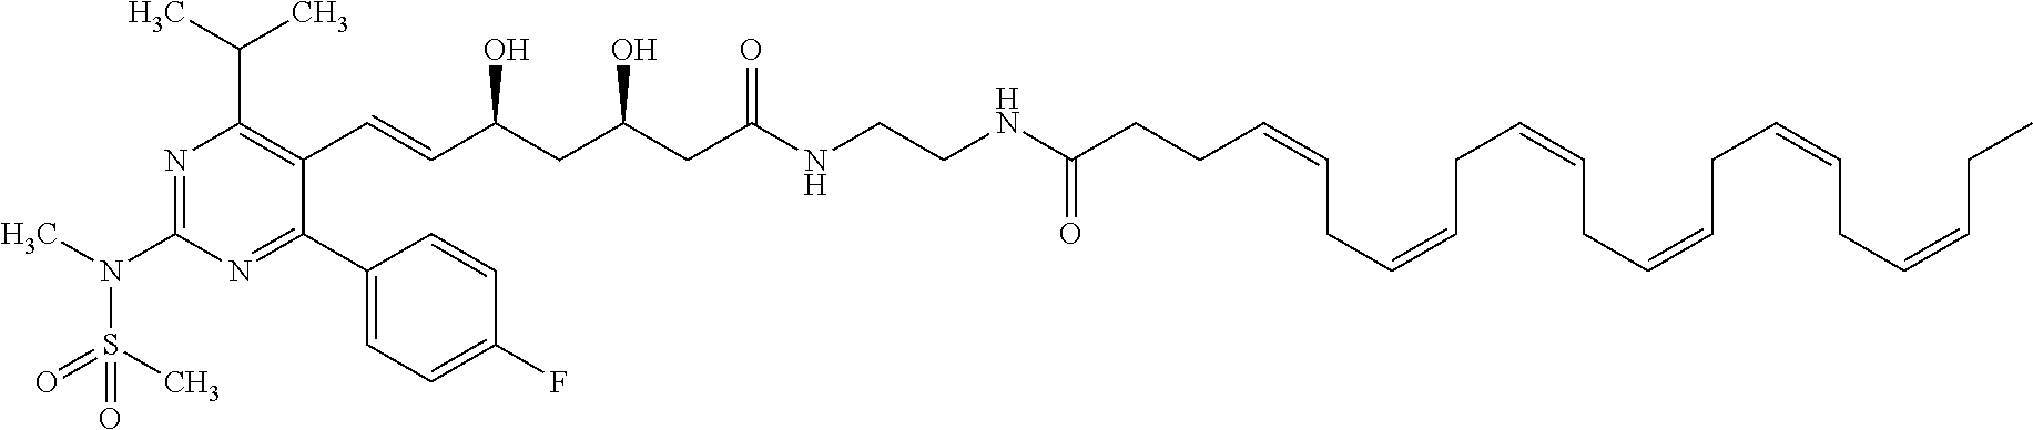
N1=C(N(C)S(C)(=O)=O)N=C(C2=CC=C(F)C=C2)C(C=CC(CC(CC(NCCNC(CCC=CCC=CCC=CCC=CCC=CCC=CCC)=O)=O)O)O)=C1C(C)C
